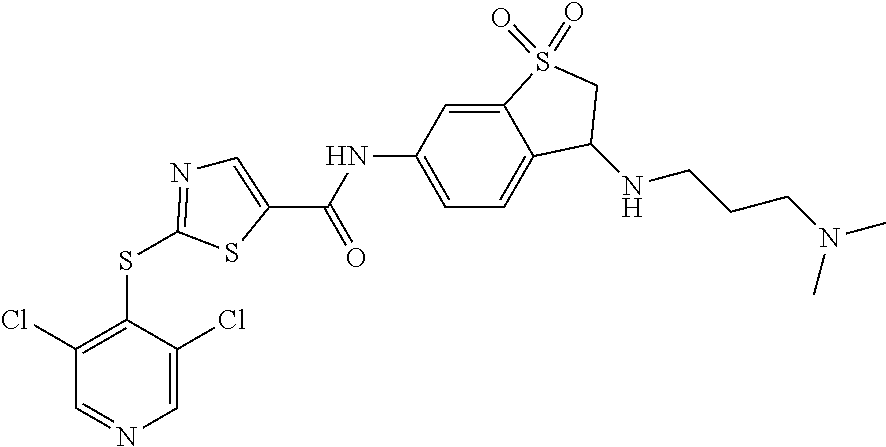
C1=C(Cl)C(SC2=NC=C(C(NC3=CC=C4C(=C3)S(=O)(=O)CC4NCCCN(C)C)=O)S2)=C(Cl)C=N1
